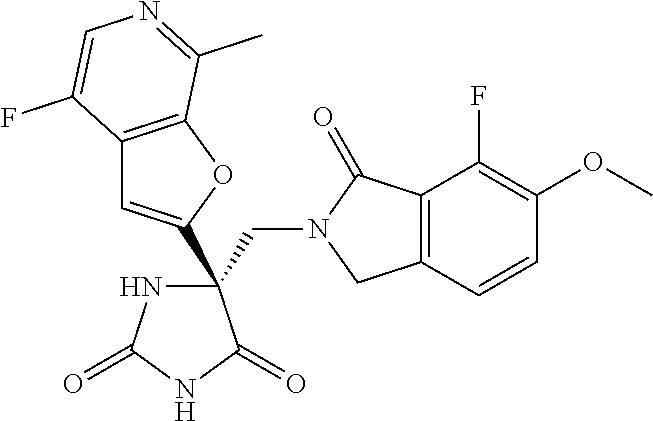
C(C1(C2=CC3=C(O2)C(C)=NC=C3F)NC(=O)NC1=O)N1CC2=C(C1=O)C(F)=C(OC)C=C2
